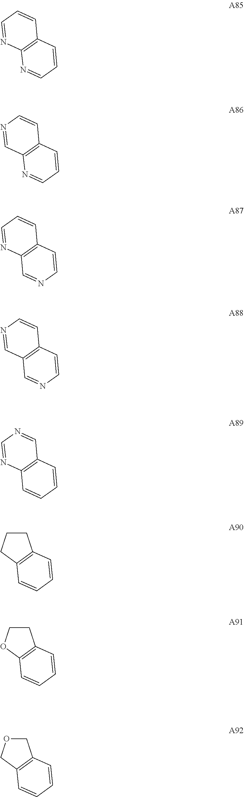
C1=CC2=C(N=C1)N=CC=C2.C1=CC2=C(N=C1)C=NC=C2.C1=CC2=C(C=N1)N=CC=C2.C1=CC2=C(C=N1)C=NC=C2.C1=CC2=C(C=C1)N=CN=C2.C1CCC2=C1C=CC=C2.C1COC2=C1C=CC=C2.C1OCC2=C1C=CC=C2
